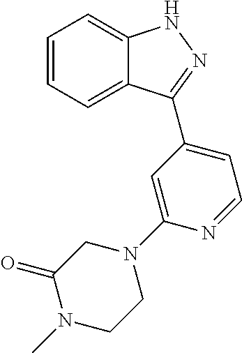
C1=CC=C2C(=C1)NN=C2C1=CC=NC(N2CC(=O)N(C)CC2)=C1
